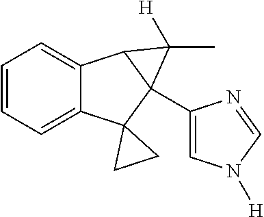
C1=C2C(=CC=C1)C1C(C3=CN([H])C=N3)(C23CC3)C1(C)[H]
